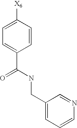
C1=CC([X6])=CC=C1C(NCC1=CC=CN=C1)=O
